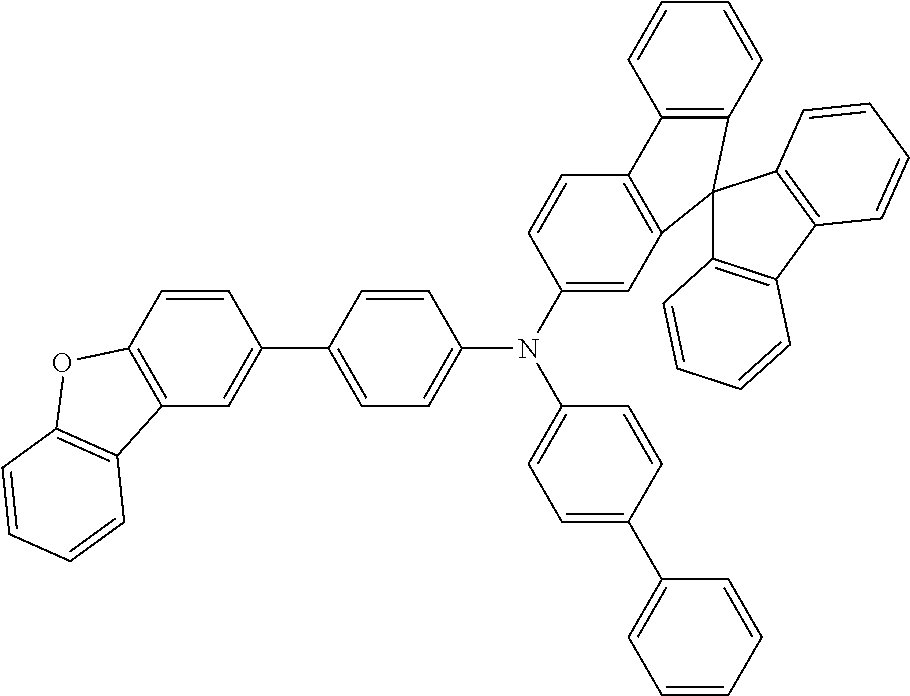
C12=C(C=CC(C3=CC=C(N(C4=CC5=C(C=C4)C4=C(C=CC=C4)C54C5=C(C6=C4C=CC=C6)C=CC=C5)C4=CC=C(C5=CC=CC=C5)C=C4)C=C3)=C1)OC1=C2C=CC=C1
